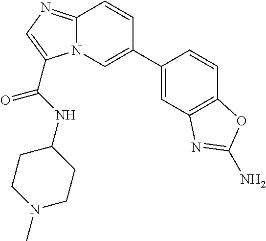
C1=C(C2=CN3C(=NC=C3C(NC3CCN(C)CC3)=O)C=C2)C=CC2=C1N=C(N)O2
